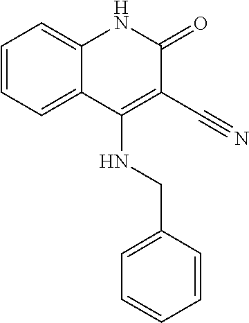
C1=CC=C2C(=C1)NC(=O)C(C#N)=C2NCC1=CC=CC=C1
